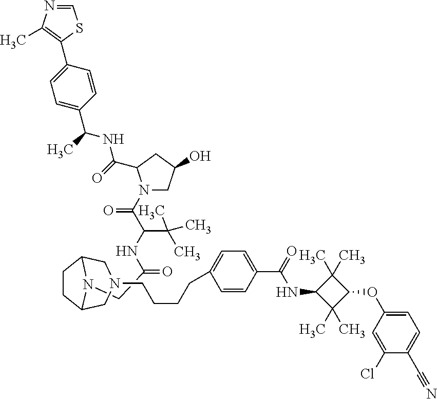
C(C(NC(C(N1CC(O)CC1C(NC(C1=CC=C(C2=C(C)N=CS2)C=C1)C)=O)=O)C(C)(C)C)=O)N1C2CCC1CN(CCCCC1=CC=C(C(=O)NC3C(C)(C)C(OC4=CC=C(C#N)C(Cl)=C4)C3(C)C)C=C1)C2
